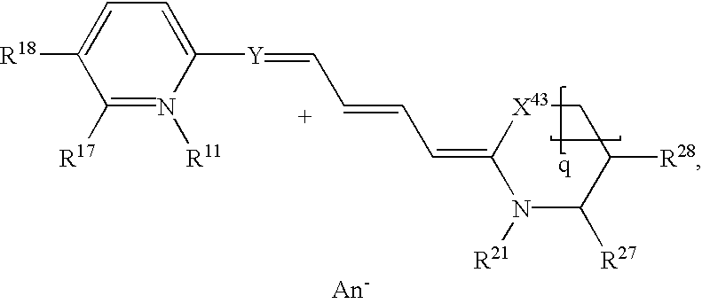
C1(=CC=CC=[Y]C2=CC=C([R18])C([R17])=N2[R11])N([R21])C([R27])C([R28])C[X43]1
